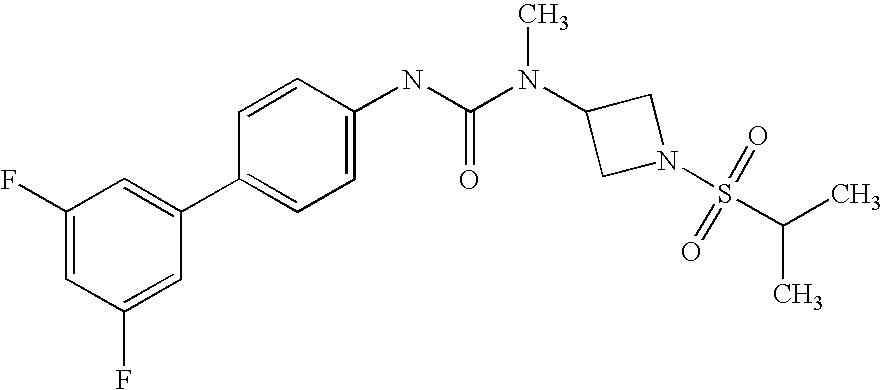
C1(F)=CC(F)=CC(C2=CC=C(NC(N(C3CN(S(=O)(=O)C(C)C)C3)C)=O)C=C2)=C1
